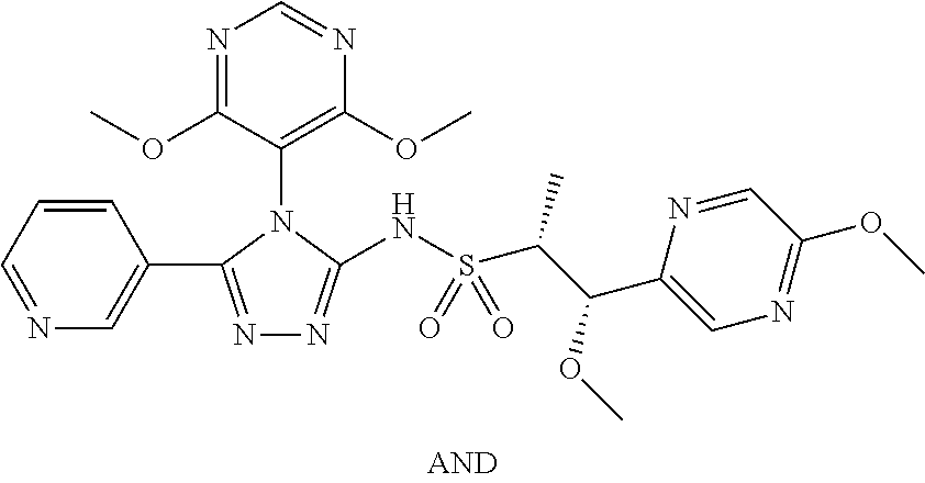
N1=C(C2=CN=CC=C2)N(C2=C(OC)N=CN=C2OC)C(NS(C(C(C2=CN=C(OC)C=N2)OC)C)(=O)=O)=N1
